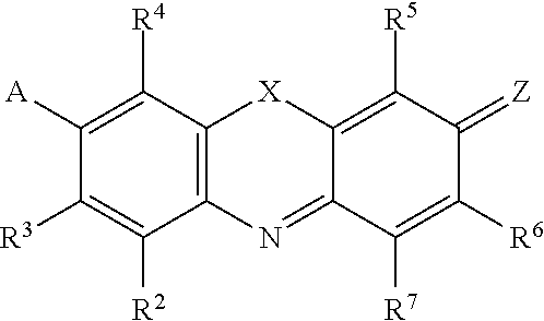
C1([R4])=C([A])C([R3])=C([R2])C2=C1[X]C1=C([R5])C(=[Z])C([R6])=C([R7])C1=N2
